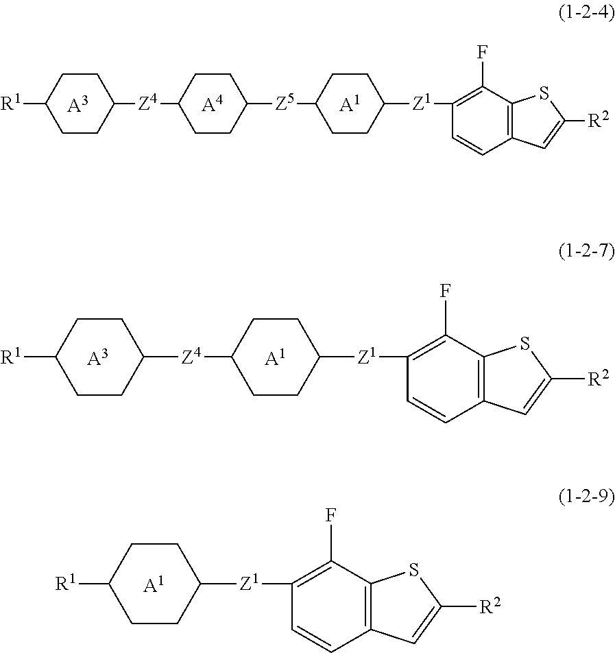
C1CC([Z4]C2CCC([Z5]C3CCC([Z1]C4=C(F)C5=C(C=C4)C=C([R2])S5)CC3)CC2)CCC1[R1].[A3].[A4].[A1].C1CC([Z4]C2CCC([Z1]C3=C(F)C4=C(C=C3)C=C([R2])S4)CC2)CCC1[R1].[A3].[A1].[A1].C1CC([Z1]C2=C(F)C3=C(C=C2)C=C([R2])S3)CCC1[R1]
